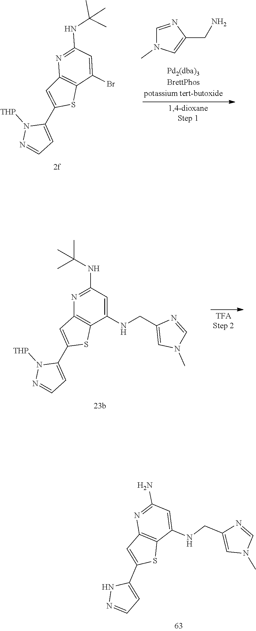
N1([THP])N=CC=C1C1=CC2=C(C(Br)=CC(NC(C)(C)C)=N2)S1.C1=C(CN)N=CN1C.N1([THP])C(C2=CC3=C(C(NCC4=CN(C)C=N4)=CC(NC(C)(C)C)=N3)S2)=CC=N1.N1(C)C=NC(CNC2=CC(N)=NC3=C2SC(C2=CC=NN2)=C3)=C1
